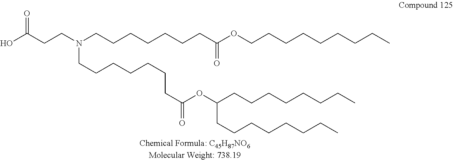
OC(CCN(CCCCCCCC(OCCCCCCCCC)=O)CCCCCCCC(=O)OC(CCCCCCCC)CCCCCCCC)=O
